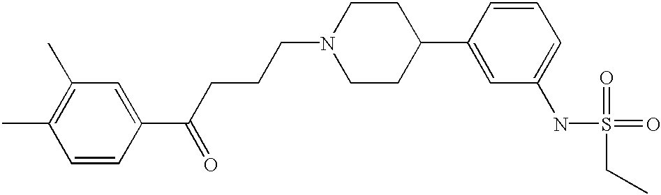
C1=CC(C(CCCN2CCC(C3=CC(NS(=O)(=O)CC)=CC=C3)CC2)=O)=CC(C)=C1C
